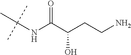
N(C(C(CCN)O)=O)C(C)(C)C
